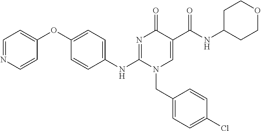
C1(OC2=CC=C(NC3=NC(=O)C(C(NC4CCOCC4)=O)=CN3CC3=CC=C(Cl)C=C3)C=C2)=CC=NC=C1
